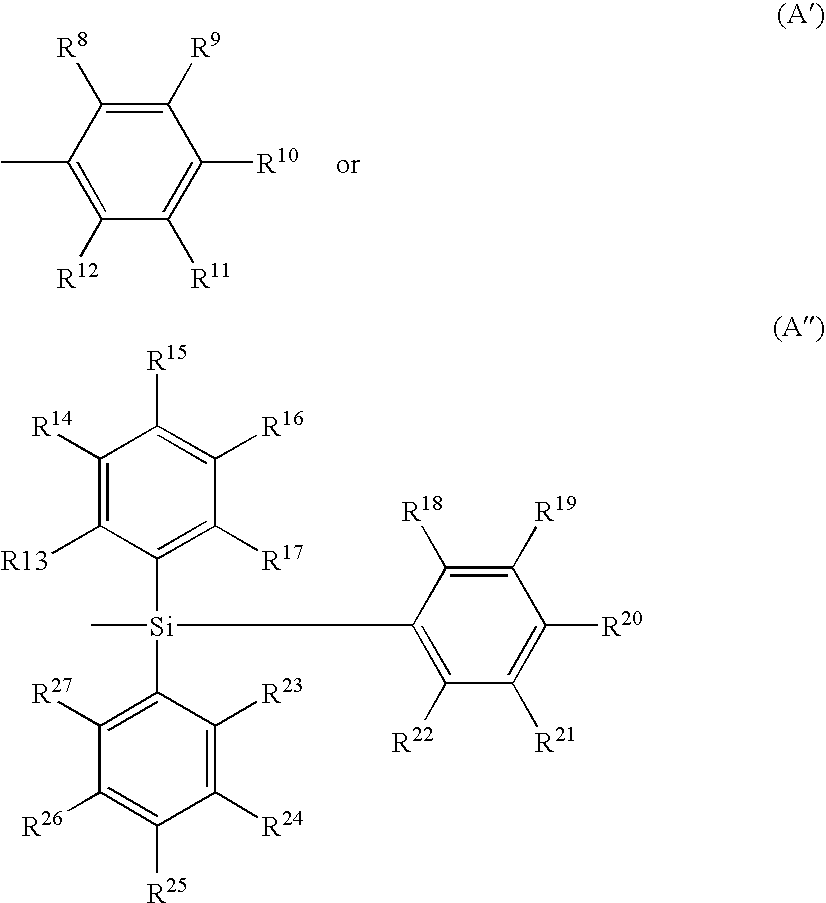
C1([R9])=C([R8])C(C)=C([R12])C([R11])=C1[R10].C1([R14])=C([R13])C([Si](C2=C([R27])C([R26])=C([R25])C([R24])=C2[R23])(C)C2=C([R22])C([R21])=C([R20])C([R19])=C2[R18])=C([R17])C([R16])=C1[R15]
